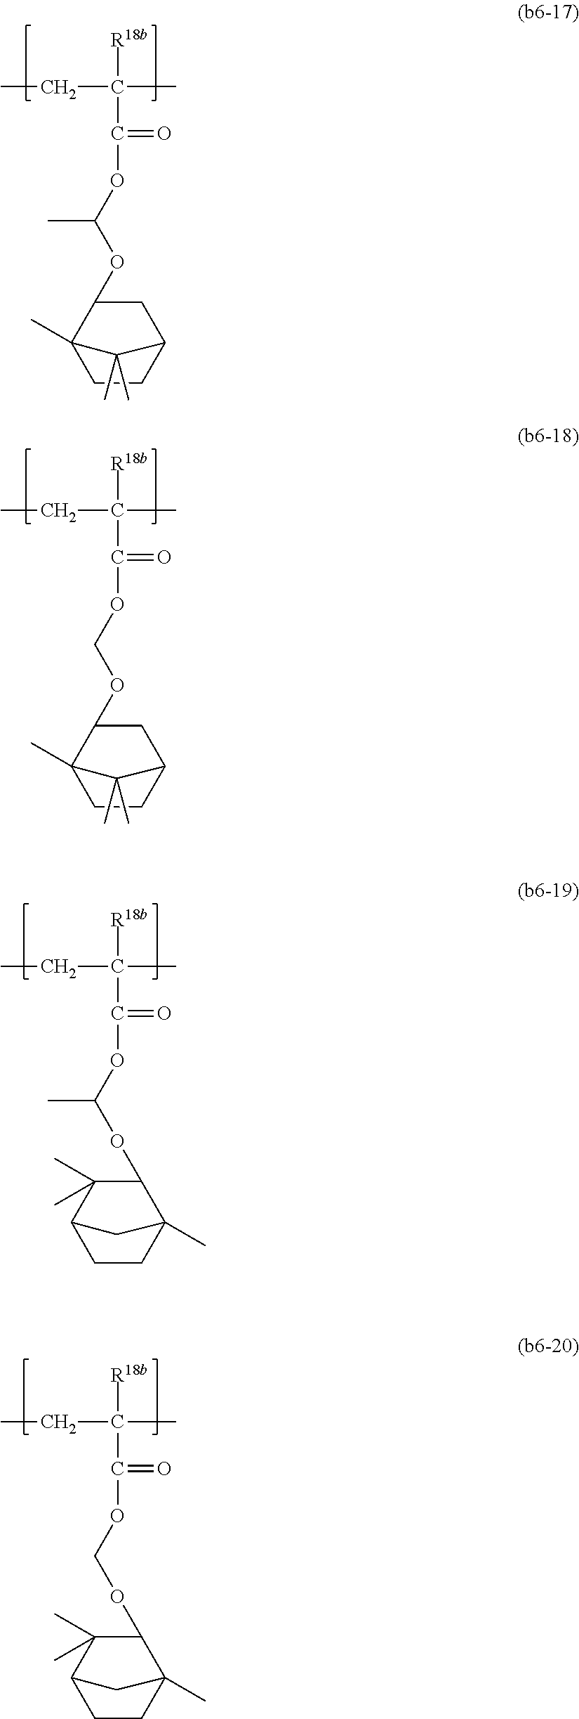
[R18b]C(C)(CC)C(=O)OC(OC1CC2CCC1(C)C2(C)C)C.[R18b]C(C)(CC)C(=O)OCOC1CC2CCC1(C)C2(C)C.[R18b]C(C)(CC)C(=O)OC(OC1C(C)(C)C2CCC1(C)C2)C.[R18b]C(C)(CC)C(=O)OCOC1C(C)(C)C2CCC1(C)C2
